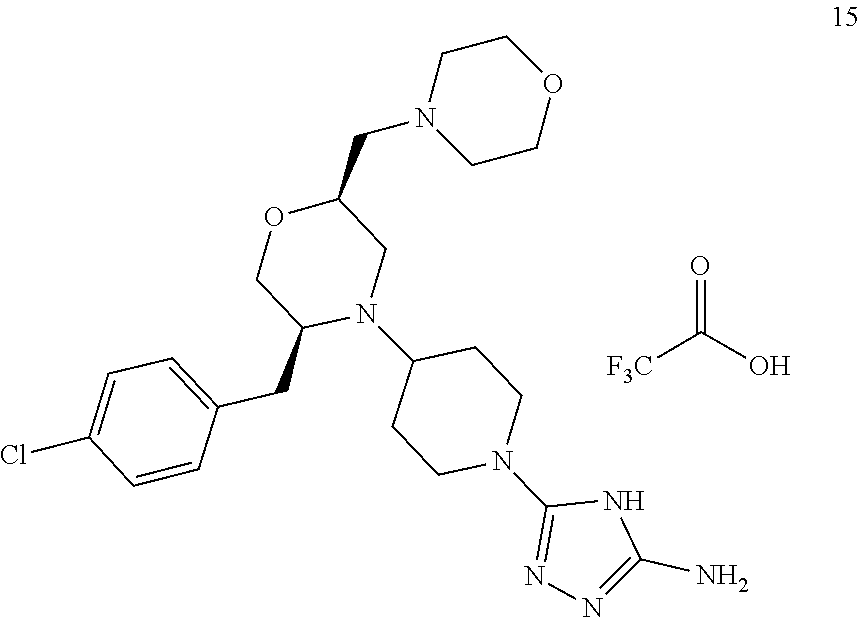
O=C(O)[F3C].C1(N2CCC(N3C(CC4=CC=C(Cl)C=C4)COC(CN4CCOCC4)C3)CC2)=NN=C(N)N1
